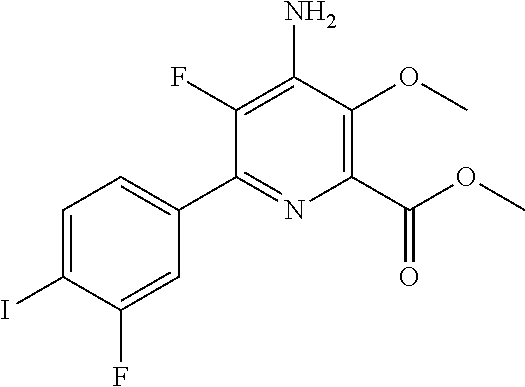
C1(F)=C(N)C(OC)=C(C(OC)=O)N=C1C1=CC=C(I)C(F)=C1
